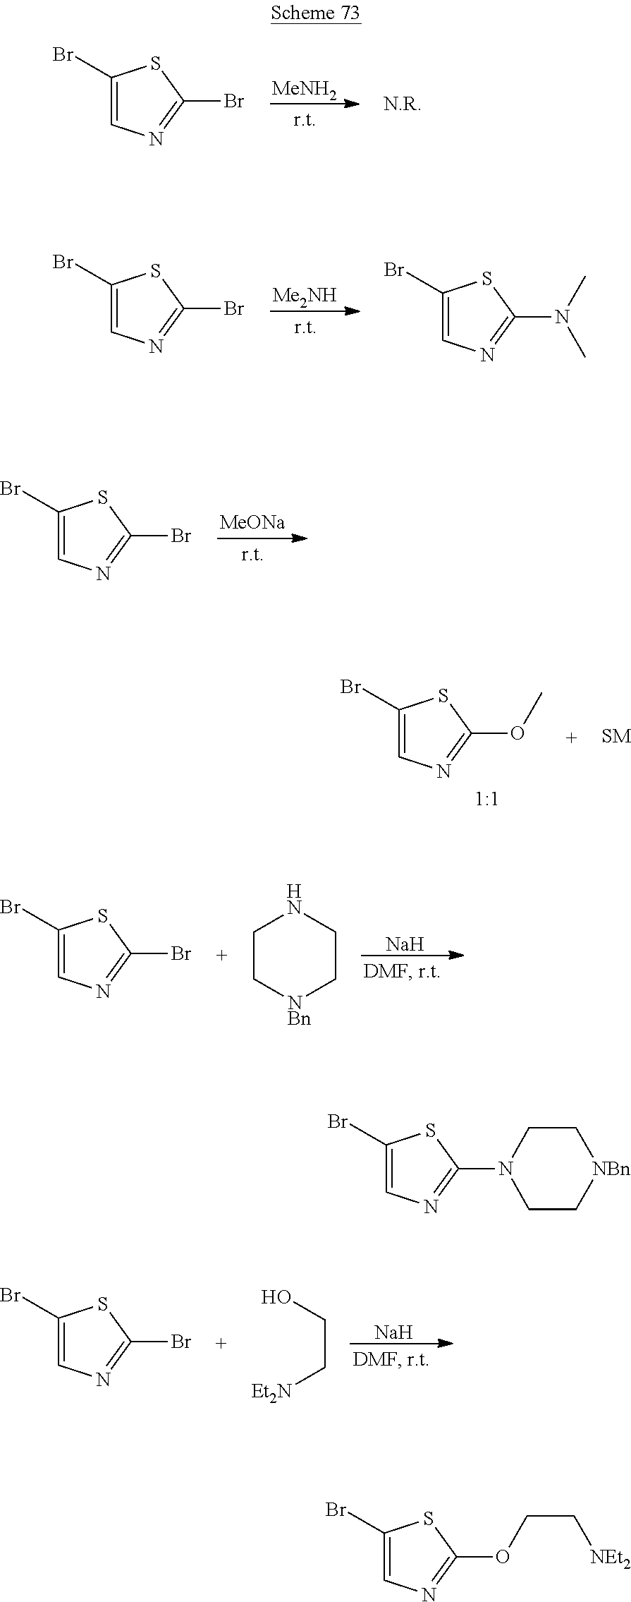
[MeNH2].C1(Br)=CN=C(Br)S1.[Me2NH].C1(Br)=CN=C(Br)S1.C1(Br)=CN=C(N(C)C)S1.[MeONa].C1(Br)=CN=C(Br)S1.C1(Br)=CN=C(OC)S1.[Na].C1(Br)=CN=C(Br)S1.N1CC[NBn]CC1.[Na].C1(Br)=CN=C(Br)S1.OCC[Et2N].C1(Br)=CN=C(N2CC[NBn]CC2)S1.C1(Br)=CN=C(OCC[NEt2])S1
